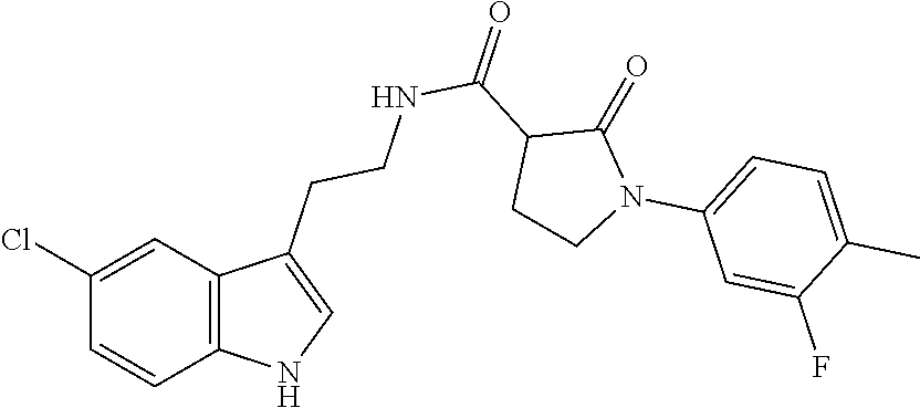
C12=C(C=C(Cl)C=C1)C(CCNC(C1CCN(C3=CC=C(C)C(F)=C3)C1=O)=O)=CN2
